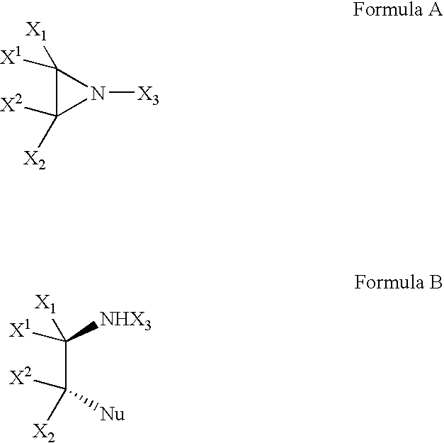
C1([X1])([X1])C([X2])([X2])N1[X3].C(C([Nu])([X2])[X2])([NHX3])([X1])[X1]
